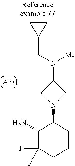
NC1C(F)(F)CCCC1N1CC(N(CC2CC2)[Me])C1
